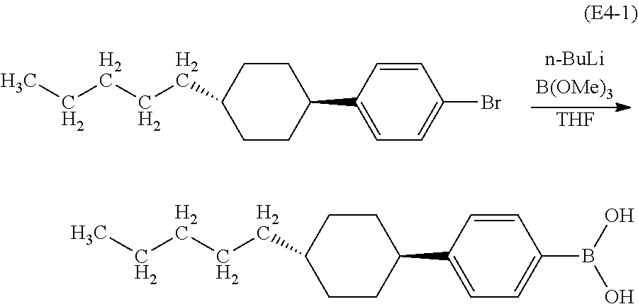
[THF].C1=CC(C2CCC(CCCCC)CC2)=CC=C1Br.C1=CC(C2CCC(CCCCC)CC2)=CC=C1B(O)O
